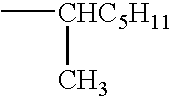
C[CHC5H11]C
